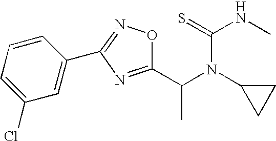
C1(C(N(C2CC2)C(NC)=S)C)=NC(C2=CC(Cl)=CC=C2)=NO1
